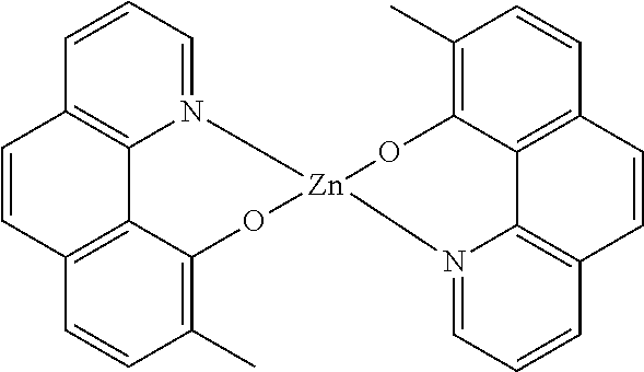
N12=CC=CC3=C1C1=C(C=C3)C=CC(C)=C1O[Zn]21OC2=C(C)C=CC3=C2C2=C(C=C3)C=CC=N12
